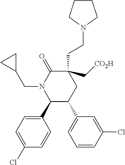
C1=C(Cl)C=CC(C2C(C3=CC=CC(Cl)=C3)CC(CCN3CCCC3)(C[CO2H])C(=O)N2CC2CC2)=C1
